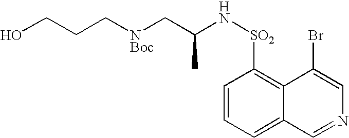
OCCC[NBoc]CC(N[SO2]C1=C2C(=CC=C1)C=NC=C2Br)C
